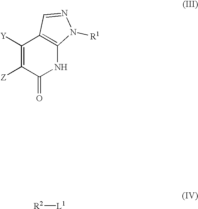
C1([Y])=C([Z])C(=O)NC2=C1C=NN2[R1].[R2][L1]
